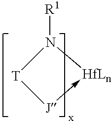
[T]1N([R1])[HfLn]-[J]1
